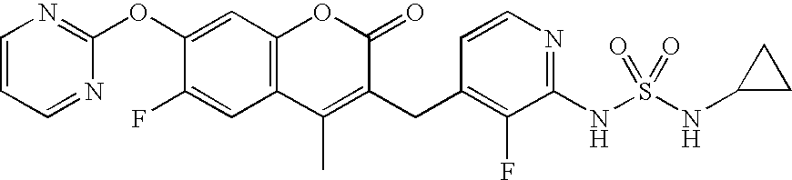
C1=CC=NC(OC2=CC3=C(C=C2F)C(C)=C(CC2=C(F)C(NS(NC4CC4)(=O)=O)=NC=C2)C(=O)O3)=N1
